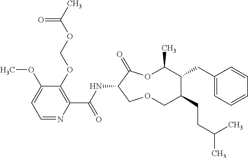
C1(OCOC(C)=O)=C(C(NC2C(=O)OC(C)C(CC3=CC=CC=C3)C(CCC(C)C)COC2)=O)N=CC=C1OC
